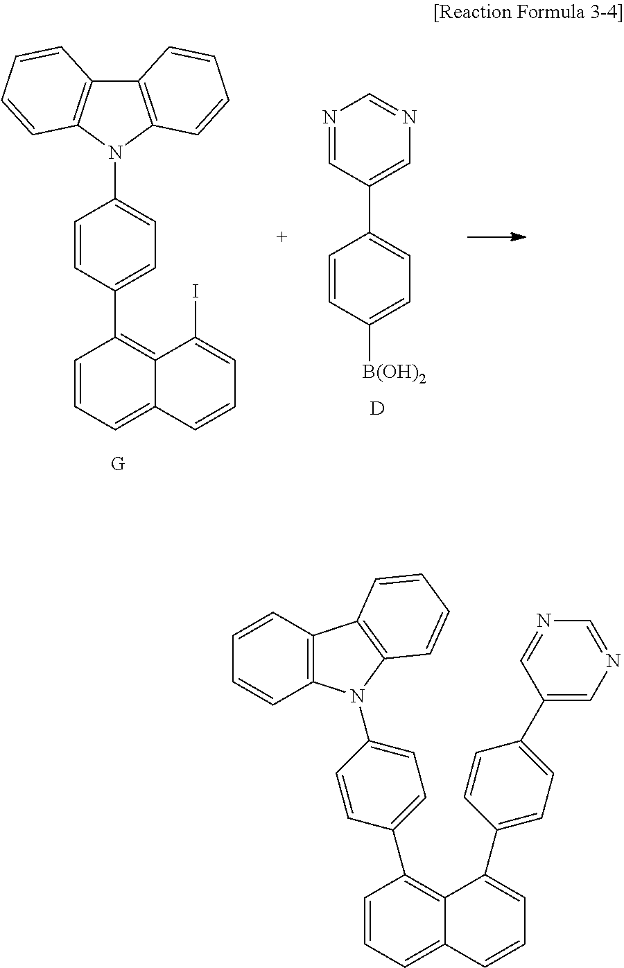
N1=CC(C2=CC=C([B(OH)2])C=C2)=CN=C1.[D].C12=C(N(C3=CC=C(C4=C5C(=CC=C4)C=CC=C5I)C=C3)C3=C1C=CC=C3)C=CC=C2.C12=C(C=CC=C1)C1=C(N2C2=CC=C(C3=C4C(=CC=C3)C=CC=C4C3=CC=C(C4=CN=CN=C4)C=C3)C=C2)C=CC=C1
